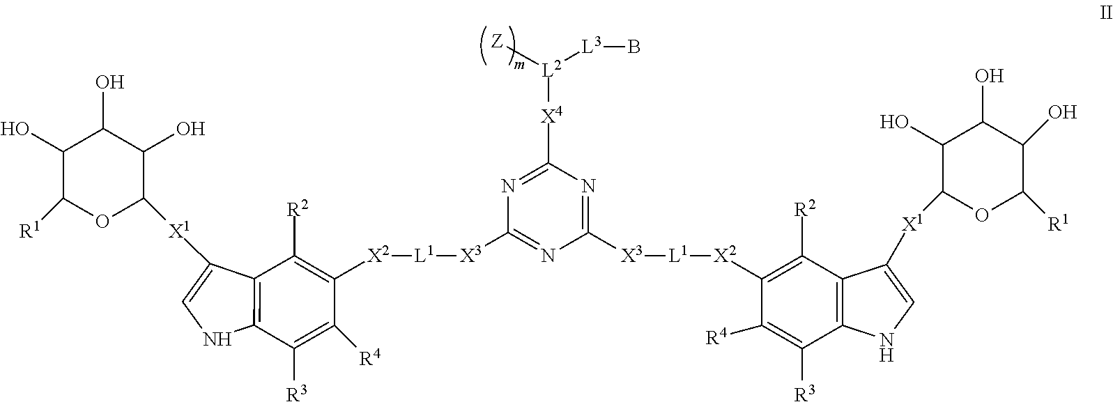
C1(O)C([R1])OC([X1]C2=CNC3=C2C([R2])=C([X2][L1][X3]C2=NC([X3][L1][X2]C4=C([R2])C5=C(C([R3])=C4[R4])NC=C5[X1]C4OC([R1])C(O)C(O)C4O)=NC([X4][L2]([L3]B)[Z])=N2)C([R4])=C3[R3])C(O)C1O
